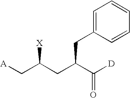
C(C(CC(C([D])=O)CC1=CC=CC=C1)[X])[A]
